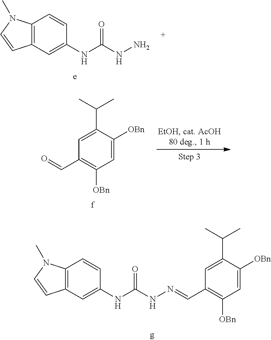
C12=C(C=C(NC(NN)=O)C=C1)C=CN2C.C1=C([OBn])C(C(C)C)=CC(C=O)=C1[OBn].C1=C([OBn])C(C(C)C)=CC(C=NNC(NC2=CC3=C(C=C2)N(C)C=C3)=O)=C1[OBn]
